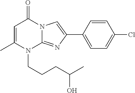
C1=C(C)N(CCCC(C)O)C2=NC(C3=CC=C(Cl)C=C3)=CN2C1=O
